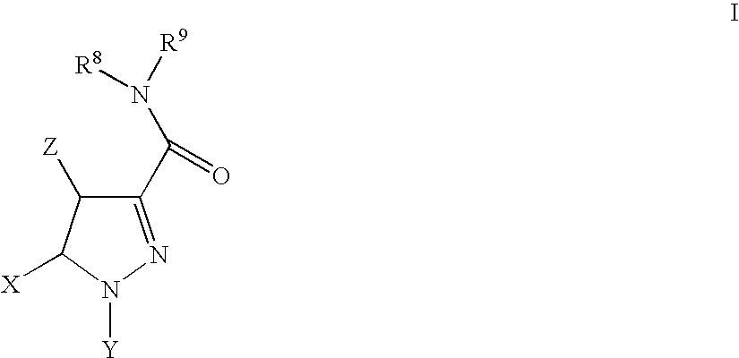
C1(C(N([R9])[R8])=O)=NN([Y])C([X])C1[Z]
